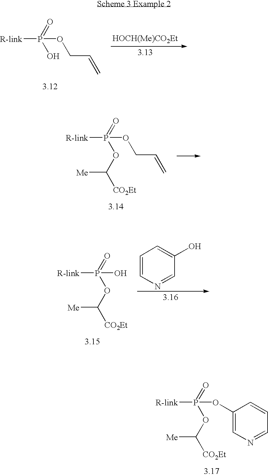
[R-link]P(=O)(OC([CO2Et])[Me])OCC=C.[R-link]P(=O)(OC([CO2Et])[Me])OC1=CN=CC=C1.[R-link]P(=O)(O)OCC=C.[HOCH(Me)CO2Et].[R-link]P(=O)(OC([CO2Et])[Me])O.C1=CN=CC(O)=C1
